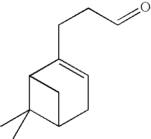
C12C(C)(C)C(CC=C1CCC=O)C2
